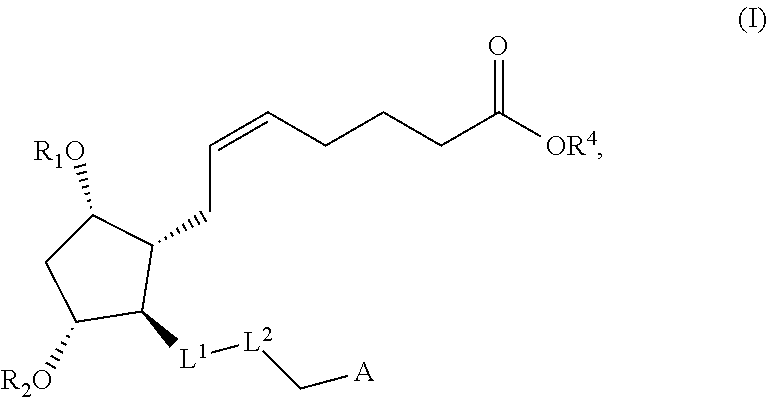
C1([L1][L2]C[A])C(CC=CCCCC([OR4])=O)C([R1O])CC1[R2O]
